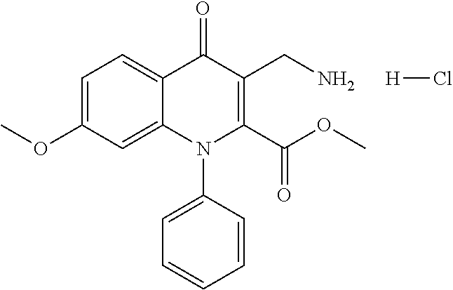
C1=C(OC)C=C2C(=C1)C(=O)C(CN)=C(C(OC)=O)N2C1=CC=CC=C1.[H]Cl
